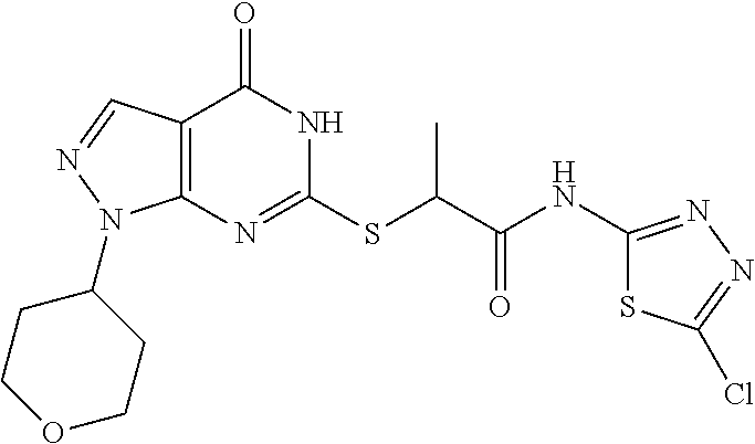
C12=C(N=C(SC(C(NC3=NN=C(Cl)S3)=O)C)NC1=O)N(C1CCOCC1)N=C2
